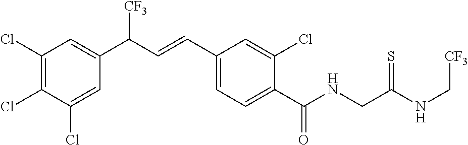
C1(Cl)=C(Cl)C=C(C(C=CC2=CC=C(C(NCC(NC[CF3])=S)=O)C(Cl)=C2)[CF3])C=C1Cl
